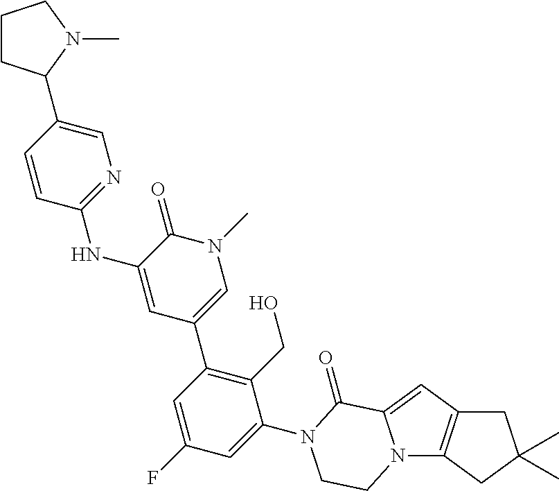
C1=CC(NC2=CC(C3=C(CO)C(N4C(=O)C5=CC6=C(N5CC4)CC(C)(C)C6)=CC(F)=C3)=CN(C)C2=O)=NC=C1C1CCCN1C
